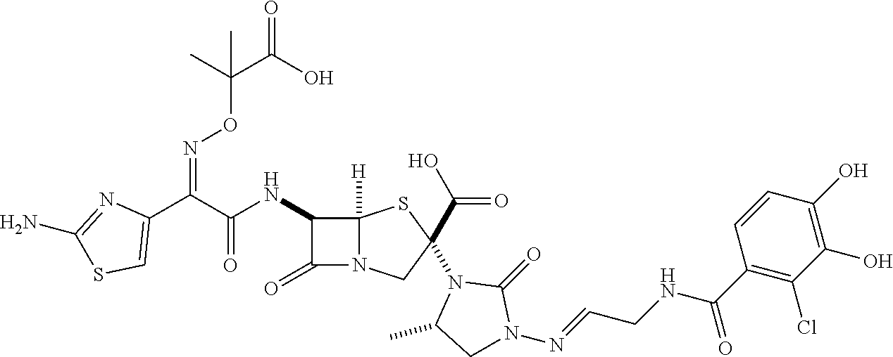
C1(C(C(NC2C(=O)N3C2([H])SC(C(O)=O)(N2C(C)CN(N=CCNC(C4=C(Cl)C(O)=C(O)C=C4)=O)C2=O)C3)=O)=NOC(C(O)=O)(C)C)=CSC(N)=N1
